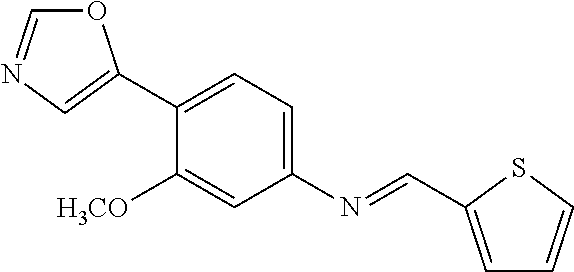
O1C=NC=C1C1=CC=C(N=CC2=CC=CS2)C=C1[H3CO]
